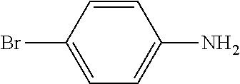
C1=CC(Br)=CC=C1N
